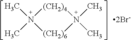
N1(C)(C)[(CH2)4]N(C)(C)[(CH2)6]1
